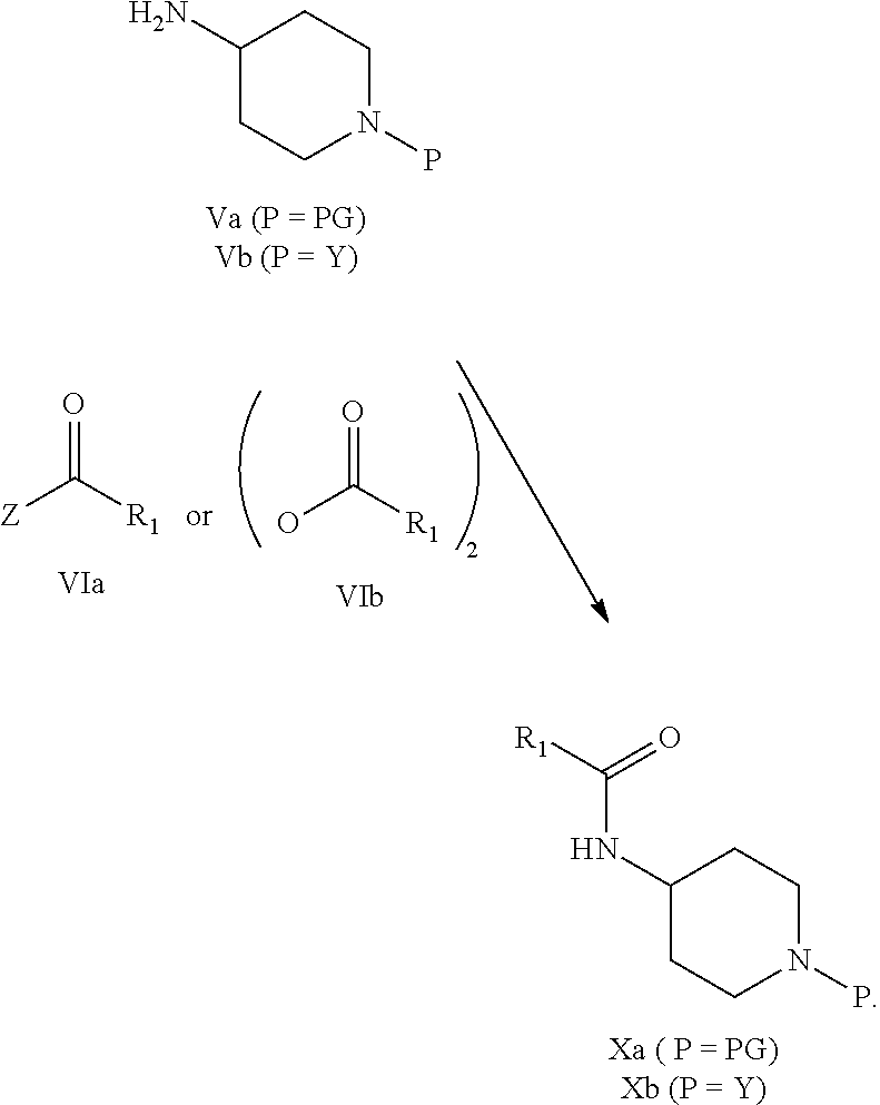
O=C([R1])O.O=C([R1])[Z].C1(N)CCN(P)CC1.C1(NC(=O)[R1])CCN(P)CC1.[Xa ( P = PG)Xb (P = Y)]
